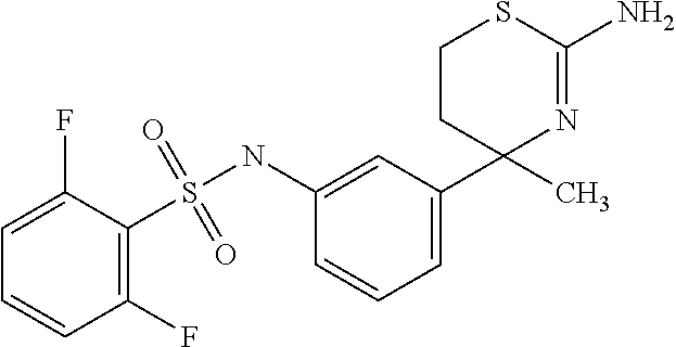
C1(F)=C(S(NC2=CC(C3(C)N=C(N)SCC3)=CC=C2)(=O)=O)C(F)=CC=C1
